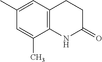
C12=C(C=C(C)C=C1C)CCC(=O)N2
